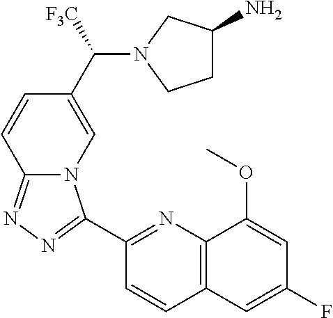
C1(C2=NN=C3N2C=C(C(N2CCC(N)C2)[F3C])C=C3)=NC2=C(C=C1)C=C(F)C=C2OC
